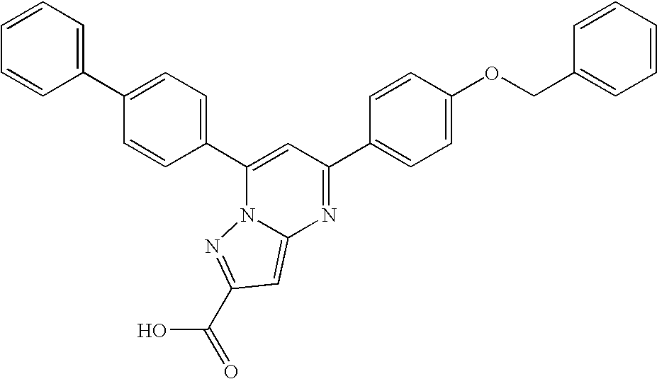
C12=CC(C(O)=O)=NN1C(C1=CC=C(C3=CC=CC=C3)C=C1)=CC(C1=CC=C(OCC3=CC=CC=C3)C=C1)=N2
